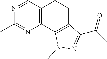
C12=C(N=C(C)N=C1)C1=C(CC2)C(C(C)=O)=NN1C
